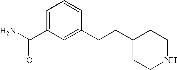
C1=C(C(N)=O)C=C(CCC2CCNCC2)C=C1
